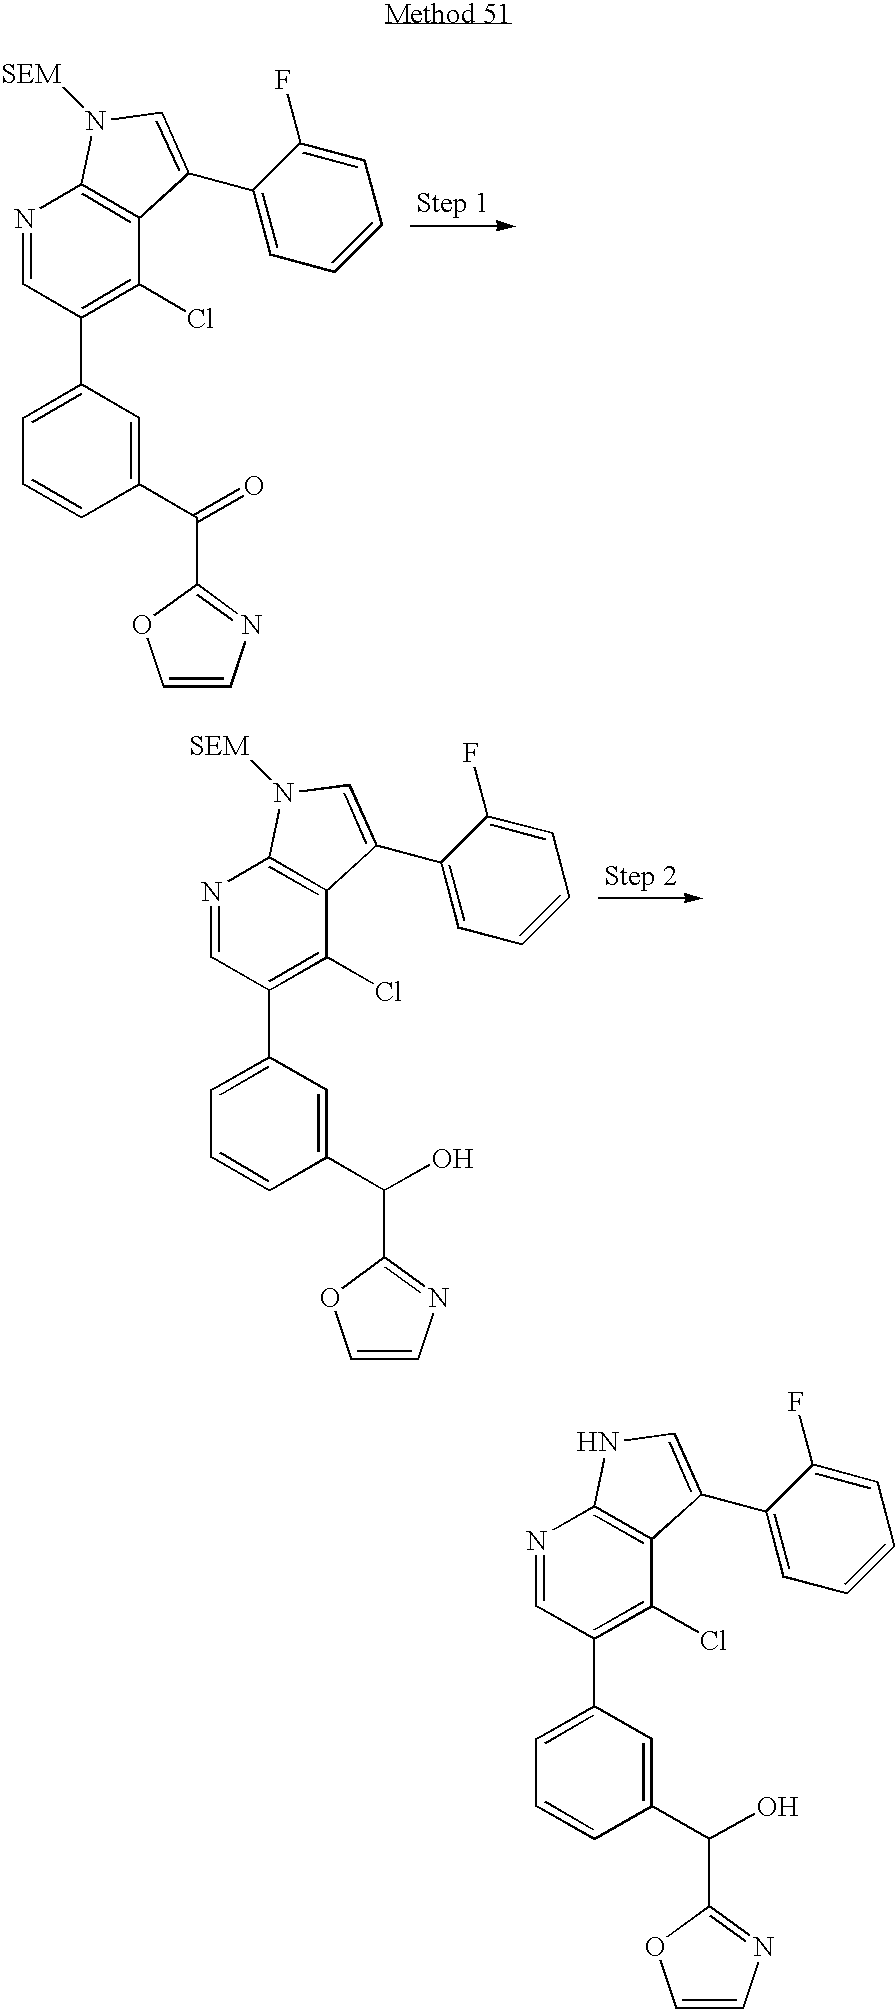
N1=CC(C2=CC=CC(C(=O)C3=NC=CO3)=C2)=C(Cl)C2=C1N([SEM])C=C2C1=CC=CC=C1F.N1=CC(C2=CC=CC(C(O)C3=NC=CO3)=C2)=C(Cl)C2=C1N([SEM])C=C2C1=CC=CC=C1F.N1=CC(C2=CC=CC(C(O)C3=NC=CO3)=C2)=C(Cl)C2=C1NC=C2C1=CC=CC=C1F
